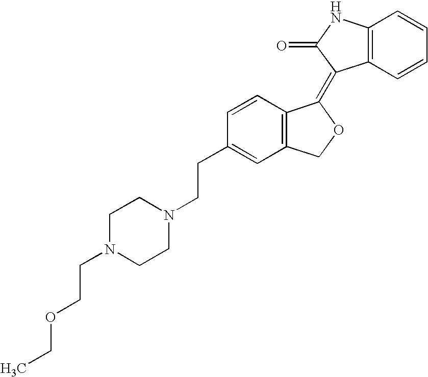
C1=CC(CCN2CCN(CCOCC)CC2)=CC2=C1C(=C1C3=C(NC1=O)C=CC=C3)OC2
